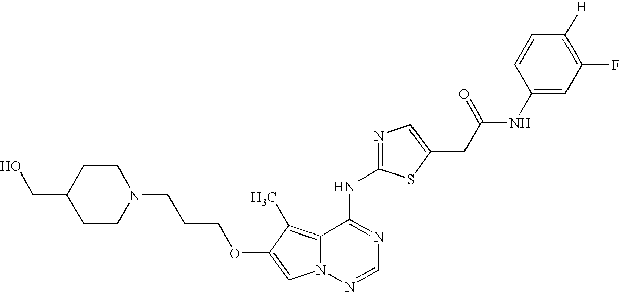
N1(CCCOC2=CN3C(=C2C)C(NC2=NC=C(CC(NC4=CC(F)=C([H])C=C4)=O)S2)=NC=N3)CCC(CO)CC1
